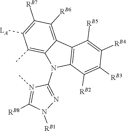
C1(N2C3=C(C4=C([RB6])C([RB7])=C([LA])C(C)=C24)C([RB5])=C([RB4])C([RB3])=C3[RB2])=NN([RB1])C([RB8])=N1C
